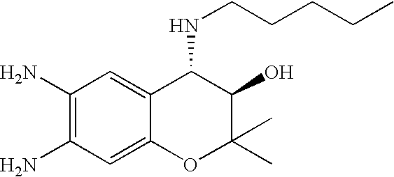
C1(N)=C(N)C=C2C(=C1)C(NCCCCC)C(O)C(C)(C)O2
